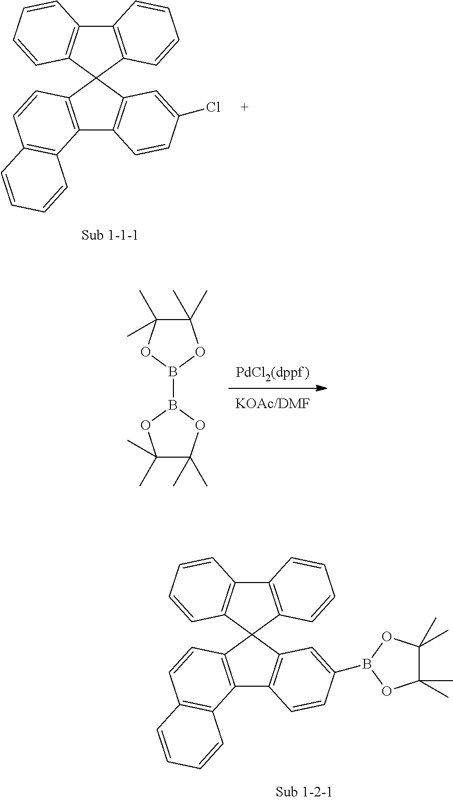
C12=C(C=CC3=C1C=CC=C3)C1(C3=C2C=CC(B2OC(C)(C)C(C)(C)O2)=C3)C2=C(C3=C1C=CC=C3)C=CC=C2.C1(C)(C)C(C)(C)OB(B2OC(C)(C)C(C)(C)O2)O1.C12=C(C=CC3=C1C=CC=C3)C1(C3=C2C=CC(Cl)=C3)C2=C(C3=C1C=CC=C3)C=CC=C2
